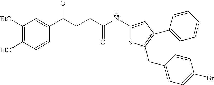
C1([EtO])=C([EtO])C=CC(C(CCC(NC2=CC(C3=CC=CC=C3)=C(CC3=CC=C(Br)C=C3)S2)=O)=O)=C1
